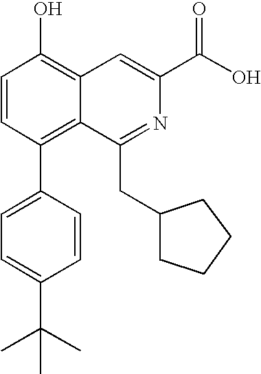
C1=CC(C2=CC=C(C(C)(C)C)C=C2)=C2C(=C1O)C=C(C(O)=O)N=C2CC1CCCC1
